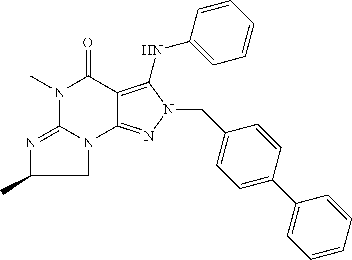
N1(C)C(=O)C2=C(NC3=CC=CC=C3)N(CC3=CC=C(C4=CC=CC=C4)C=C3)N=C2N2C1=NC(C)C2
